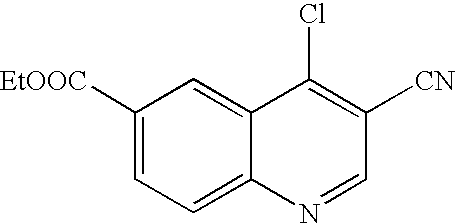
C1([EtOOC])=CC=C2C(=C1)C(Cl)=C([CN])C=N2
